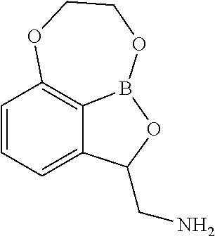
C1=CC=C2C3=C1OCCOB3OC2CN
